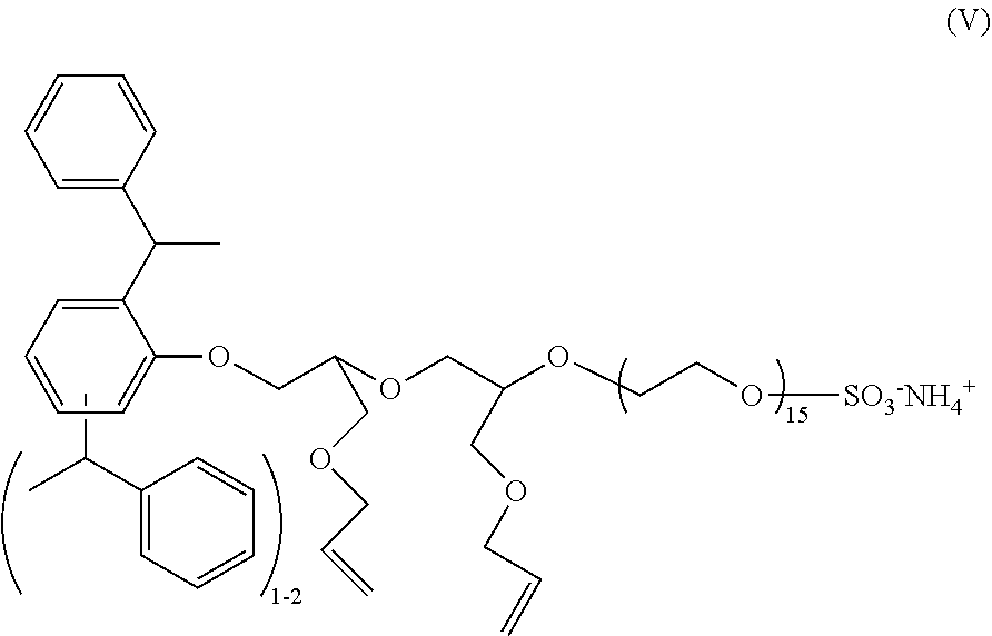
CC(C1=CC=CC=C1)C.C1=C(C(C)C2=CC=CC=C2)C(OCC(OCC(OCCO[SO3-NH4+])COCC=C)COCC=C)=CC=C1
